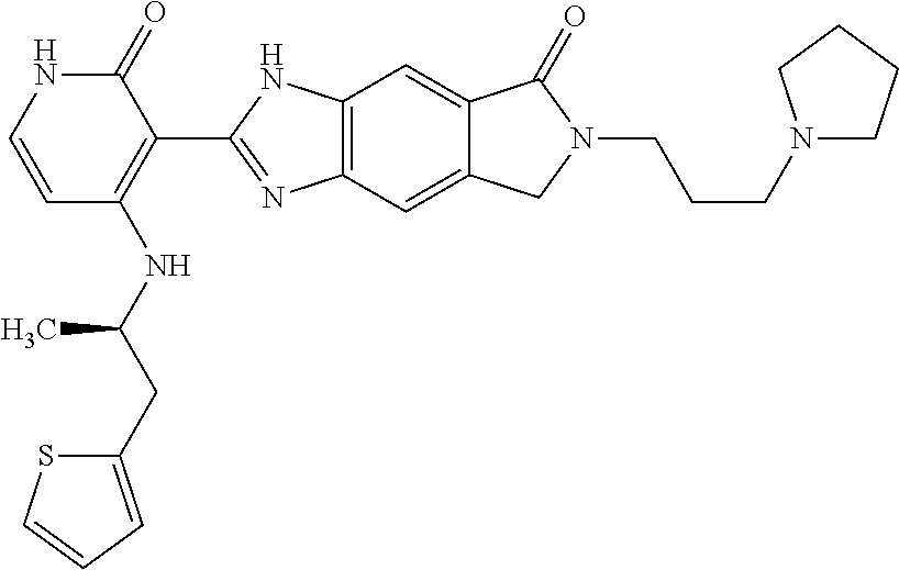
C1=CC(NC(CC2=CC=CS2)C)=C(C2=NC3=C(N2)C=C2C(=C3)CN(CCCN3CCCC3)C2=O)C(=O)N1
